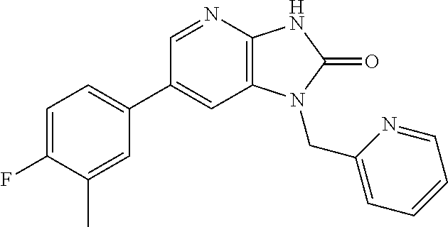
C1(C2=CC=C(F)C(C)=C2)=CC2=C(N=C1)NC(=O)N2CC1=CC=CC=N1
